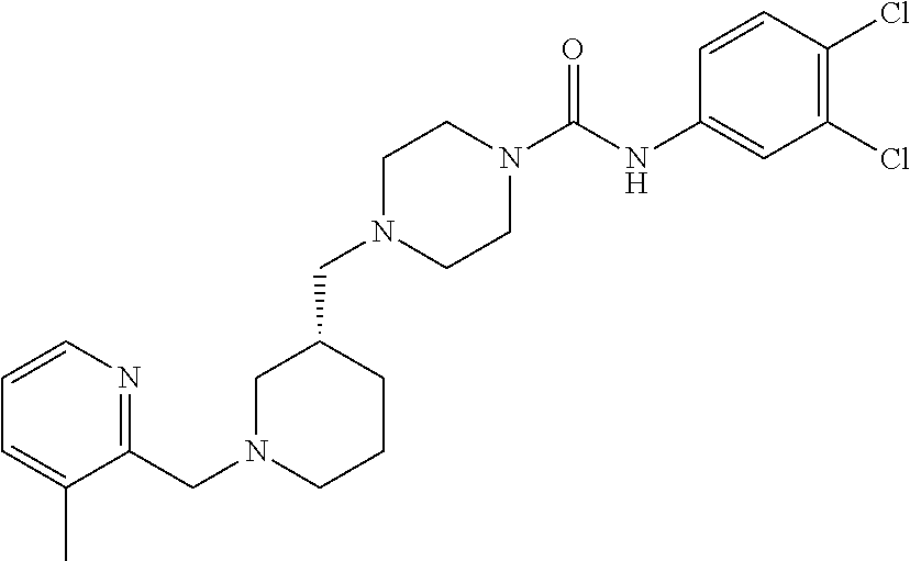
C1N(CC2=NC=CC=C2C)CCCC1CN1CCN(C(NC2=CC(Cl)=C(Cl)C=C2)=O)CC1
